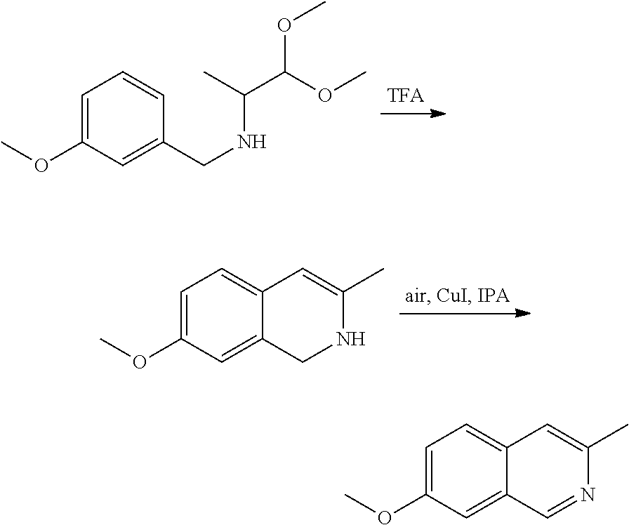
C1=C(OC)C=C(CNC(C(OC)OC)C)C=C1.C1=C(OC)C=C2C(=C1)C=C(C)NC2.C1=C(OC)C=C2C(=C1)C=C(C)N=C2
